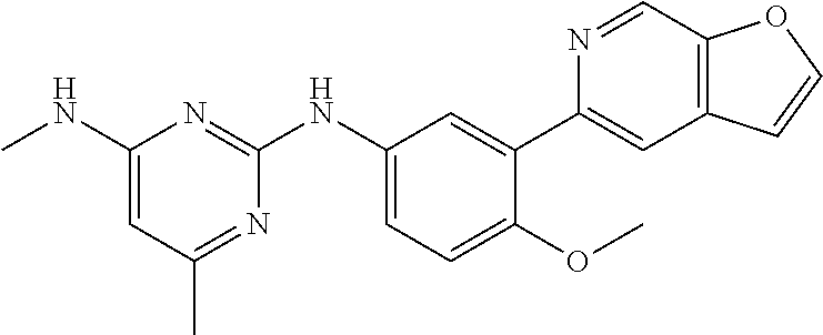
C1(NC)=CC(C)=NC(NC2=CC=C(OC)C(C3=CC4=C(C=N3)OC=C4)=C2)=N1
